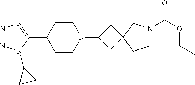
N1=NN(C2CC2)C(C2CCN(C3CC4(C3)CCN(C(OCC)=O)C4)CC2)=N1
